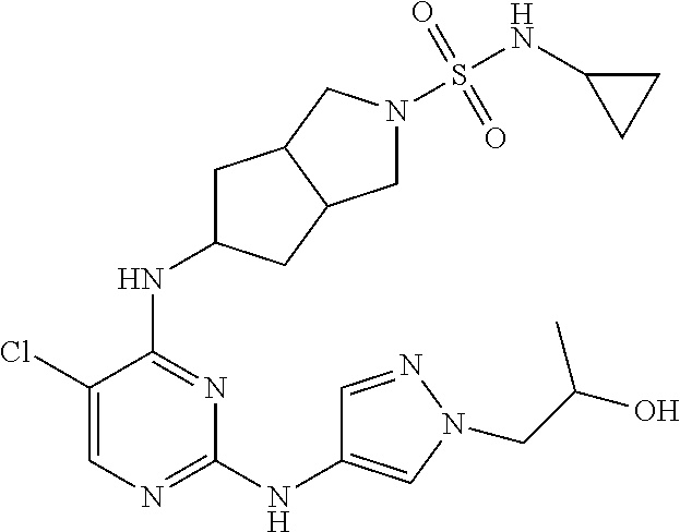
N1=C(NC2CC3C(C2)CN(S(=O)(=O)NC2CC2)C3)C(Cl)=CN=C1NC1=CN(CC(O)C)N=C1
